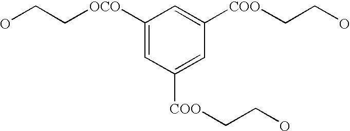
OCC[OCO]C1=CC([COO]CCO)=CC([COO]CCO)=C1
